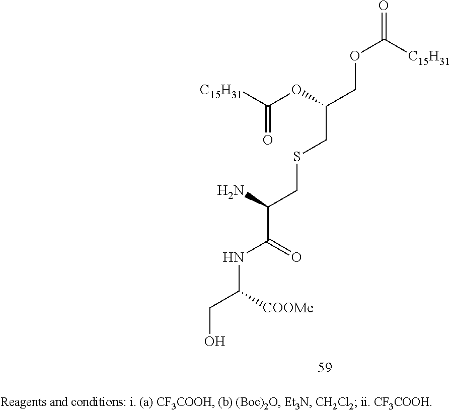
O(C([C15H31])=O)CC(CSCC(C(NC(CO)[COOMe])=O)N)OC([C15H31])=O
